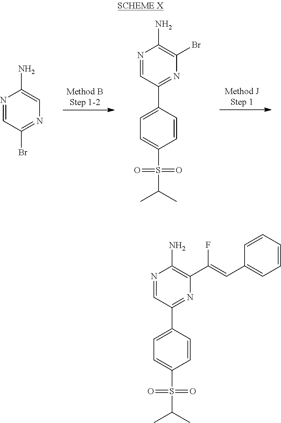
N1=CC(Br)=NC=C1N.N1=CC(C2=CC=C(S(C(C)C)(=O)=O)C=C2)=NC(Br)=C1N.N1=CC(C2=CC=C(S(C(C)C)(=O)=O)C=C2)=NC(C(=CC2=CC=CC=C2)F)=C1N
